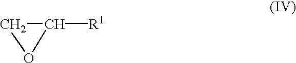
C1C([R1])O1
